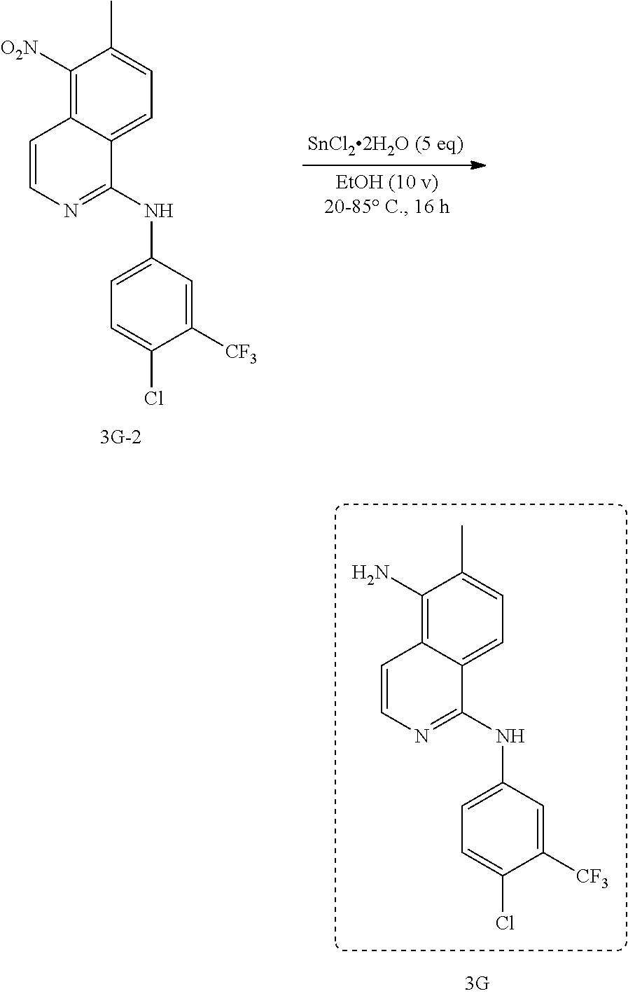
C1([O2N])=C2C(=CC=C1C)C(NC1=CC=C(Cl)C([CF3])=C1)=NC=C2.C1(N)=C2C(=CC=C1C)C(NC1=CC=C(Cl)C([CF3])=C1)=NC=C2
